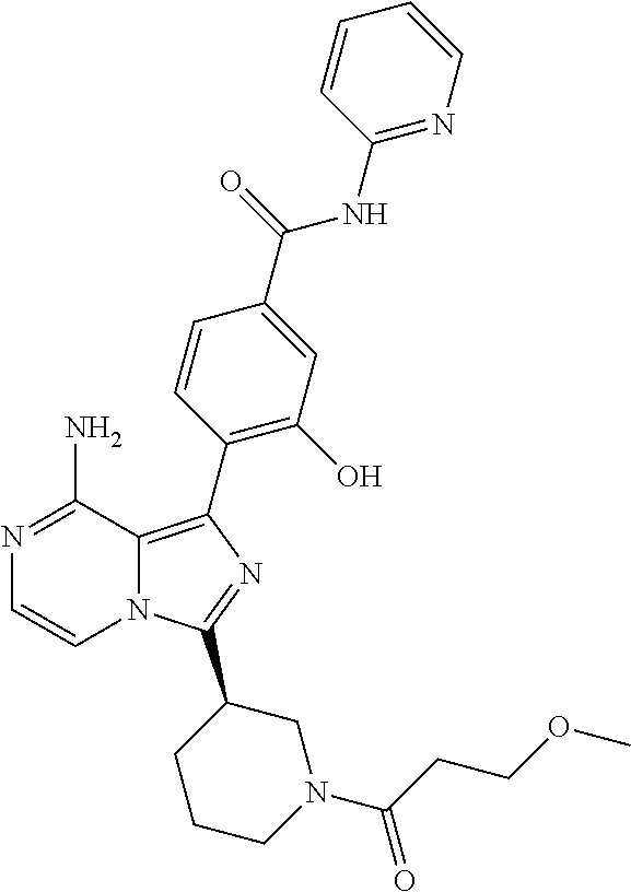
N12C(=C(C3=C(O)C=C(C(=O)NC4=NC=CC=C4)C=C3)N=C1C1CCCN(C(CCOC)=O)C1)C(N)=NC=C2
